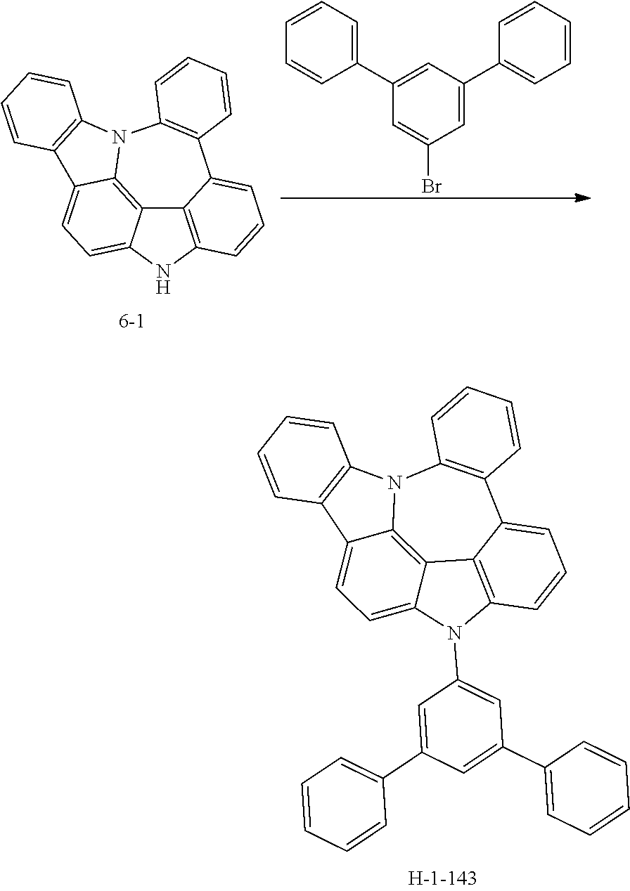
C12=C3N(C4=CC(C5=CC=CC=C5)=CC(C5=CC=CC=C5)=C4)C4=CC=C5C(=C14)N(C1=C5C=CC=C1)C1=C(C2=CC=C3)C=CC=C1.C12=C3NC4=CC=C5C(=C14)N(C1=C5C=CC=C1)C1=C(C2=CC=C3)C=CC=C1.C1=CC=C(C2=CC(C3=CC=CC=C3)=CC(Br)=C2)C=C1
